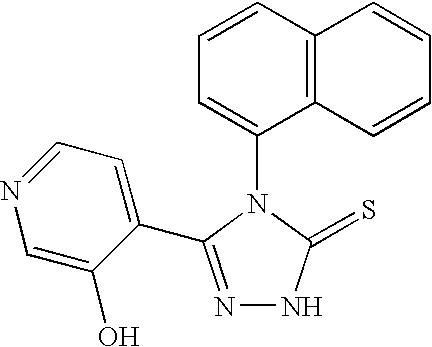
N1=C(C2=CC=NC=C2O)N(C2=CC=CC3=C2C=CC=C3)C(=S)N1
